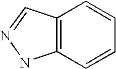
C12=C(C=CC=C1)NN=C2
